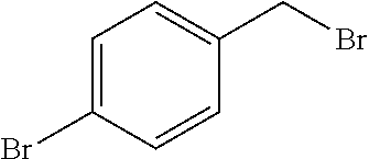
C1(CBr)=CC=C(Br)C=C1
